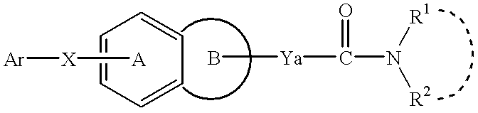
C1=CC=CC=C1.[A][X][Ar].B[Ya]C(=O)N([R2])[R1]
